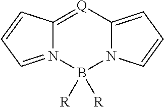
C12=[Q]C3=CC=CN3B([R])([R])N1=CC=C2
